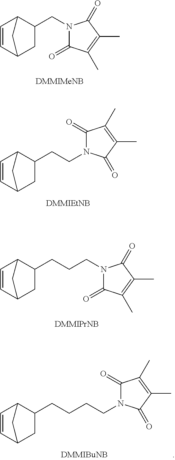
C1=CC2CC(CN3C(=O)C(C)=C(C)C3=O)C1C2.C1=CC2CC(CCN3C(=O)C(C)=C(C)C3=O)C1C2.C1=CC2CC(CCCN3C(=O)C(C)=C(C)C3=O)C1C2.C1=CC2CC(CCCCN3C(=O)C(C)=C(C)C3=O)C1C2
